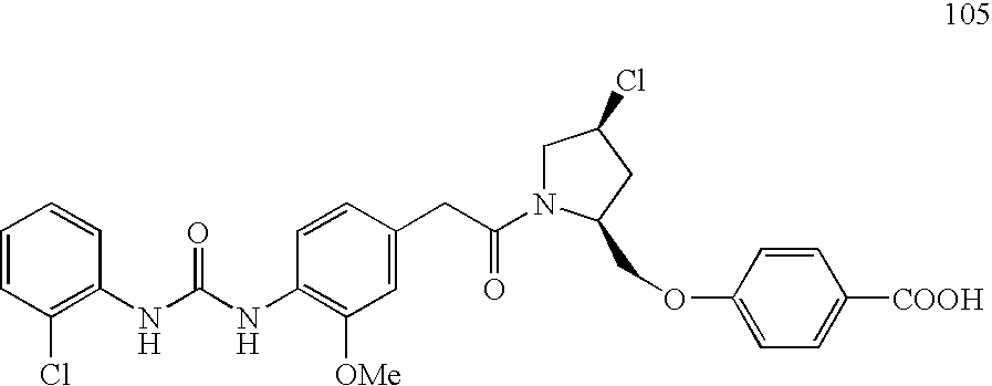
C1=CC(Cl)=C(NC(NC2=C([OMe])C=C(CC(=O)N3CC(Cl)CC3COC3=CC=C([COOH])C=C3)C=C2)=O)C=C1
